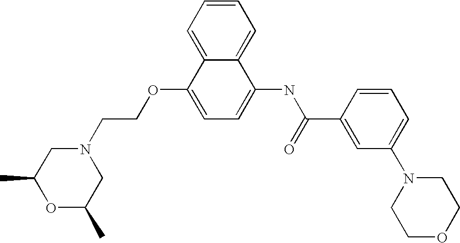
C1=CC=C2C(=C1)C(NC(C1=CC(N3CCOCC3)=CC=C1)=O)=CC=C2OCCN1CC(C)OC(C)C1
